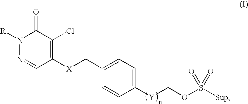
N1=CC([X]CC2=CC=C([Y]COS([Sup])(=O)=O)C=C2)=C(Cl)C(=O)N1[R]
